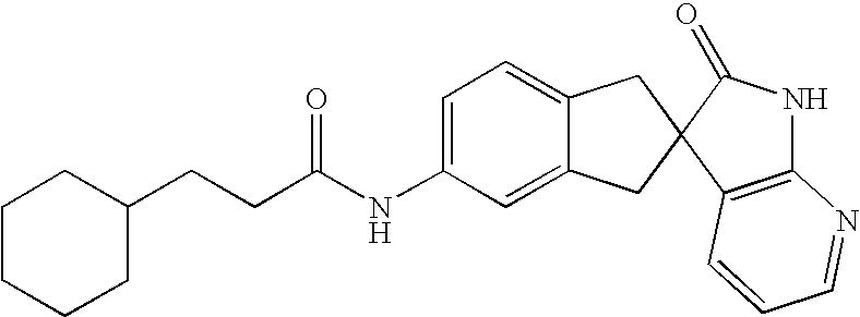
C1=C(NC(CCC2CCCCC2)=O)C=C2C(=C1)CC1(C2)C2=C(NC1=O)N=CC=C2
